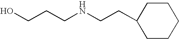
OCCCNCCC1CCCCC1
